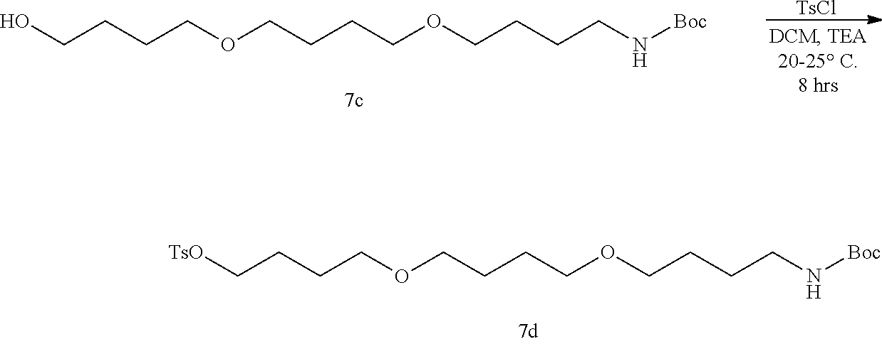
O(CCCCOCCCCN[Boc])CCCC[TsO].O(CCCCOCCCCN[Boc])CCCCO.[TsCl]
